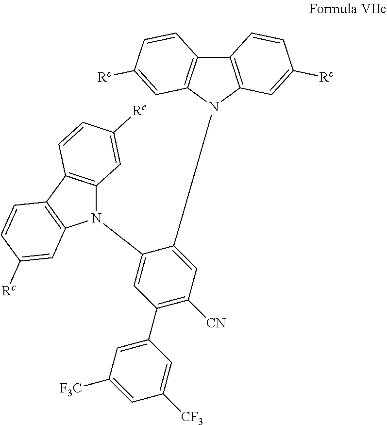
C12=C(N(C3=CC([CN])=C(C4=CC([F3C])=CC([CF3])=C4)C=C3N3C4=C(C5=C3C=C([Rc])C=C5)C=CC([Rc])=C4)C3=C1C=CC([Rc])=C3)C=C([Rc])C=C2
